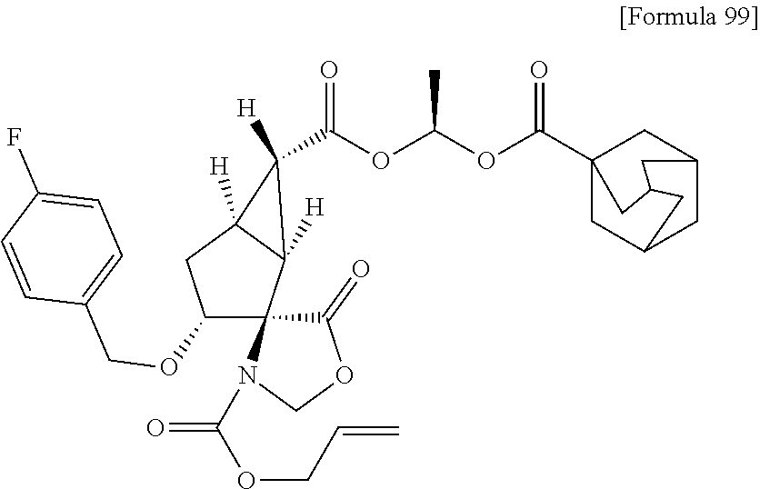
C1(C(OC(OC(C23CC4CC(C2)CC(C3)C4)=O)C)=O)([H])C2([H])C3(C(OCC4=CC=C(F)C=C4)CC12[H])C(=O)OCN3C(OCC=C)=O
